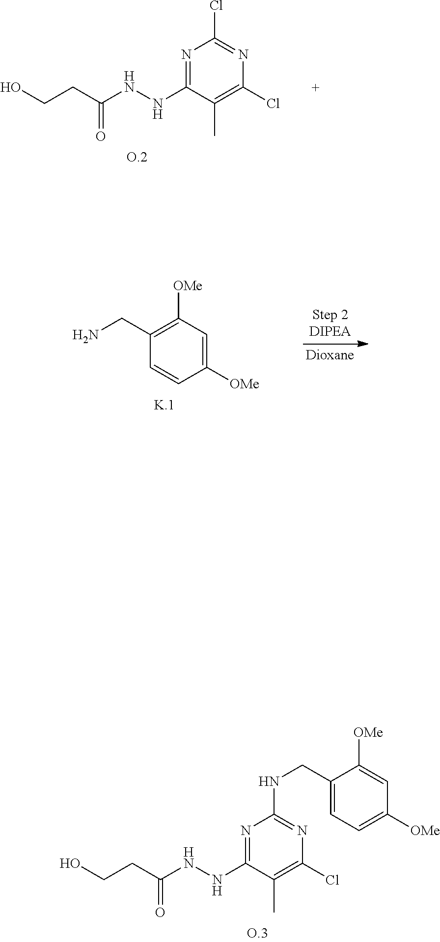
N(C1=NC(Cl)=NC(Cl)=C1C)NC(CCO)=O.C1([OMe])=CC([OMe])=C(CN)C=C1.N(C1=NC(NCC2=CC=C([OMe])C=C2[OMe])=NC(Cl)=C1C)NC(CCO)=O
